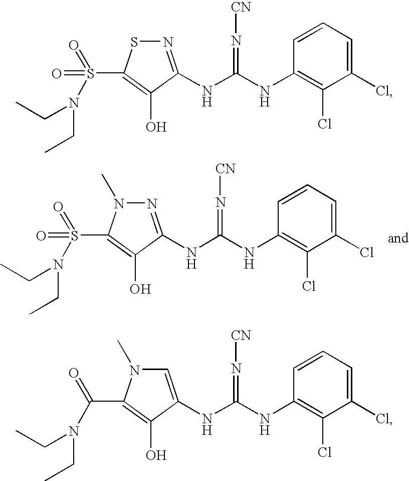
N1=C(NC(NC2=C(Cl)C(Cl)=CC=C2)=N[CN])C(O)=C(S(=O)(=O)N(CC)CC)N1C.N1=C(NC(NC2=C(Cl)C(Cl)=CC=C2)=N[CN])C(O)=C(S(=O)(=O)N(CC)CC)S1.C1=C(NC(NC2=C(Cl)C(Cl)=CC=C2)=N[CN])C(O)=C(C(=O)N(CC)CC)N1C
